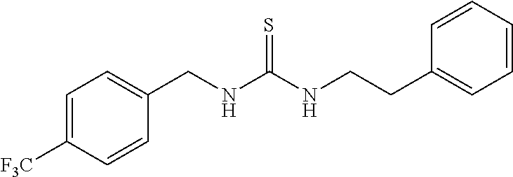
C1=C([F3C])C=CC(CNC(NCCC2=CC=CC=C2)=S)=C1
